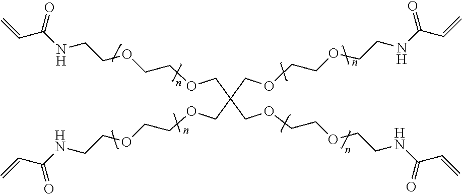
O(CC(COCCOCCNC(C=C)=O)(COCCOCCNC(C=C)=O)COCCOCCNC(C=C)=O)CCOCCNC(C=C)=O
